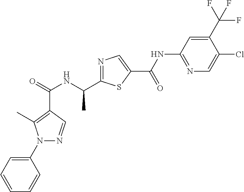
C(=O)(NC(C1=NC=C(C(NC2=NC=C(Cl)C(C(F)(F)F)=C2)=O)S1)C)C1=C(C)N(C2=CC=CC=C2)N=C1
